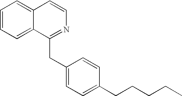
C1=CC=C2C(=C1)C=CN=C2CC1=CC=C(CCCCC)C=C1
